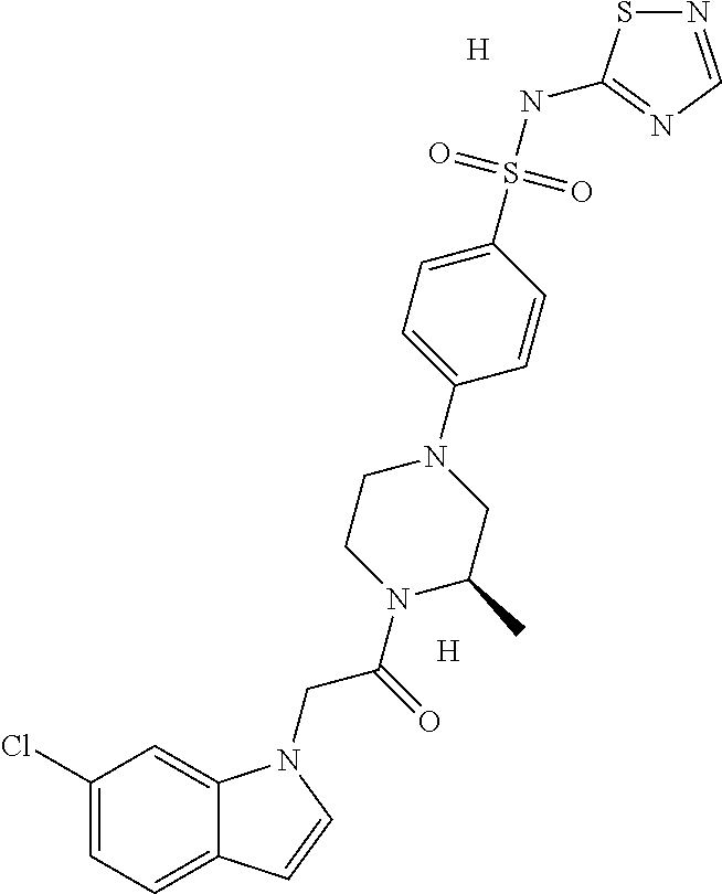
[H].[H].C1(Cl)=CC=C2C(=C1)N(CC(=O)N1CCN(C3=CC=C(S(NC4=NC=NS4)(=O)=O)C=C3)CC1C)C=C2
